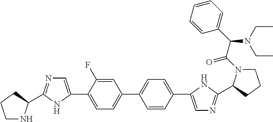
C1=C(F)C(C2=CN=C(C3NCCC3)N2)=CC=C1C1=CC=C(C2=CN=C(C3N(C(=O)C(C4=CC=CC=C4)N(CC)CC)CCC3)N2)C=C1
